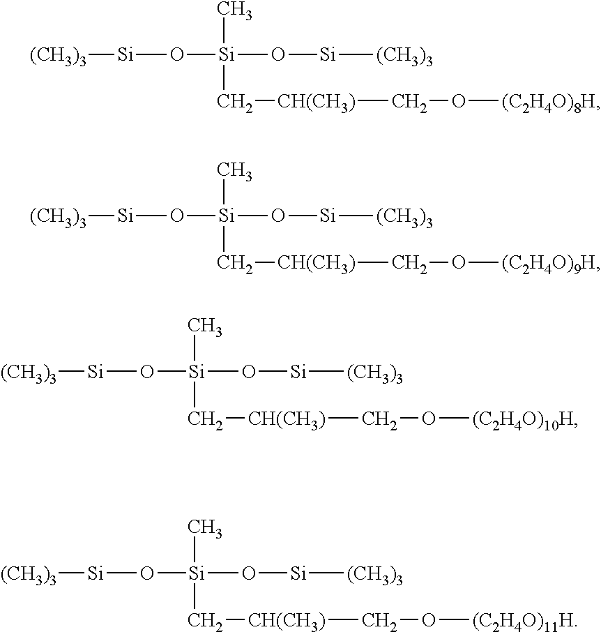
[(CH3)3][Si]O[Si](O[Si][(CH3)3])(C)C[CH(CH3)]CO[(C2H4O)8H].[(CH3)3][Si]O[Si](O[Si][(CH3)3])(C)C[CH(CH3)]CO[(C2H4O)9H].[(CH3)3][Si]O[Si](O[Si][(CH3)3])(C)C[CH(CH3)]CO[(C2H4O)10H].[(CH3)3][Si]O[Si](O[Si][(CH3)3])(C)C[CH(CH3)]CO[(C2H4O)11H]
